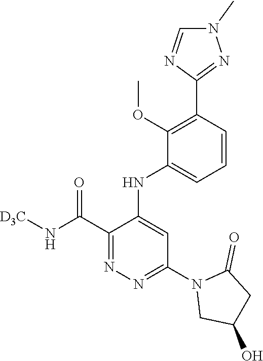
C1=CC(C2=NN(C)C=N2)=C(OC)C(NC2=CC(N3CC(O)CC3=O)=NN=C2C(N[D3C])=O)=C1
